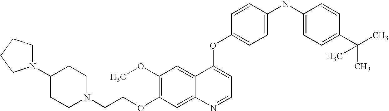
C(COC1=C(OC)C=C2C(=C1)N=CC=C2OC1=CC=C(NC2=CC=C(C(C)(C)C)C=C2)C=C1)N1CCC(N2CCCC2)CC1
